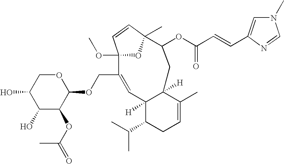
O1CC(O)C(O)C(OC(=O)C)C1OCC1=CC2([H])C(C(C)C)CC=C(C)C2([H])CC(OC(C=CC2=CN(C)C=N2)=O)C2(C)OC1(OC)C=C2
